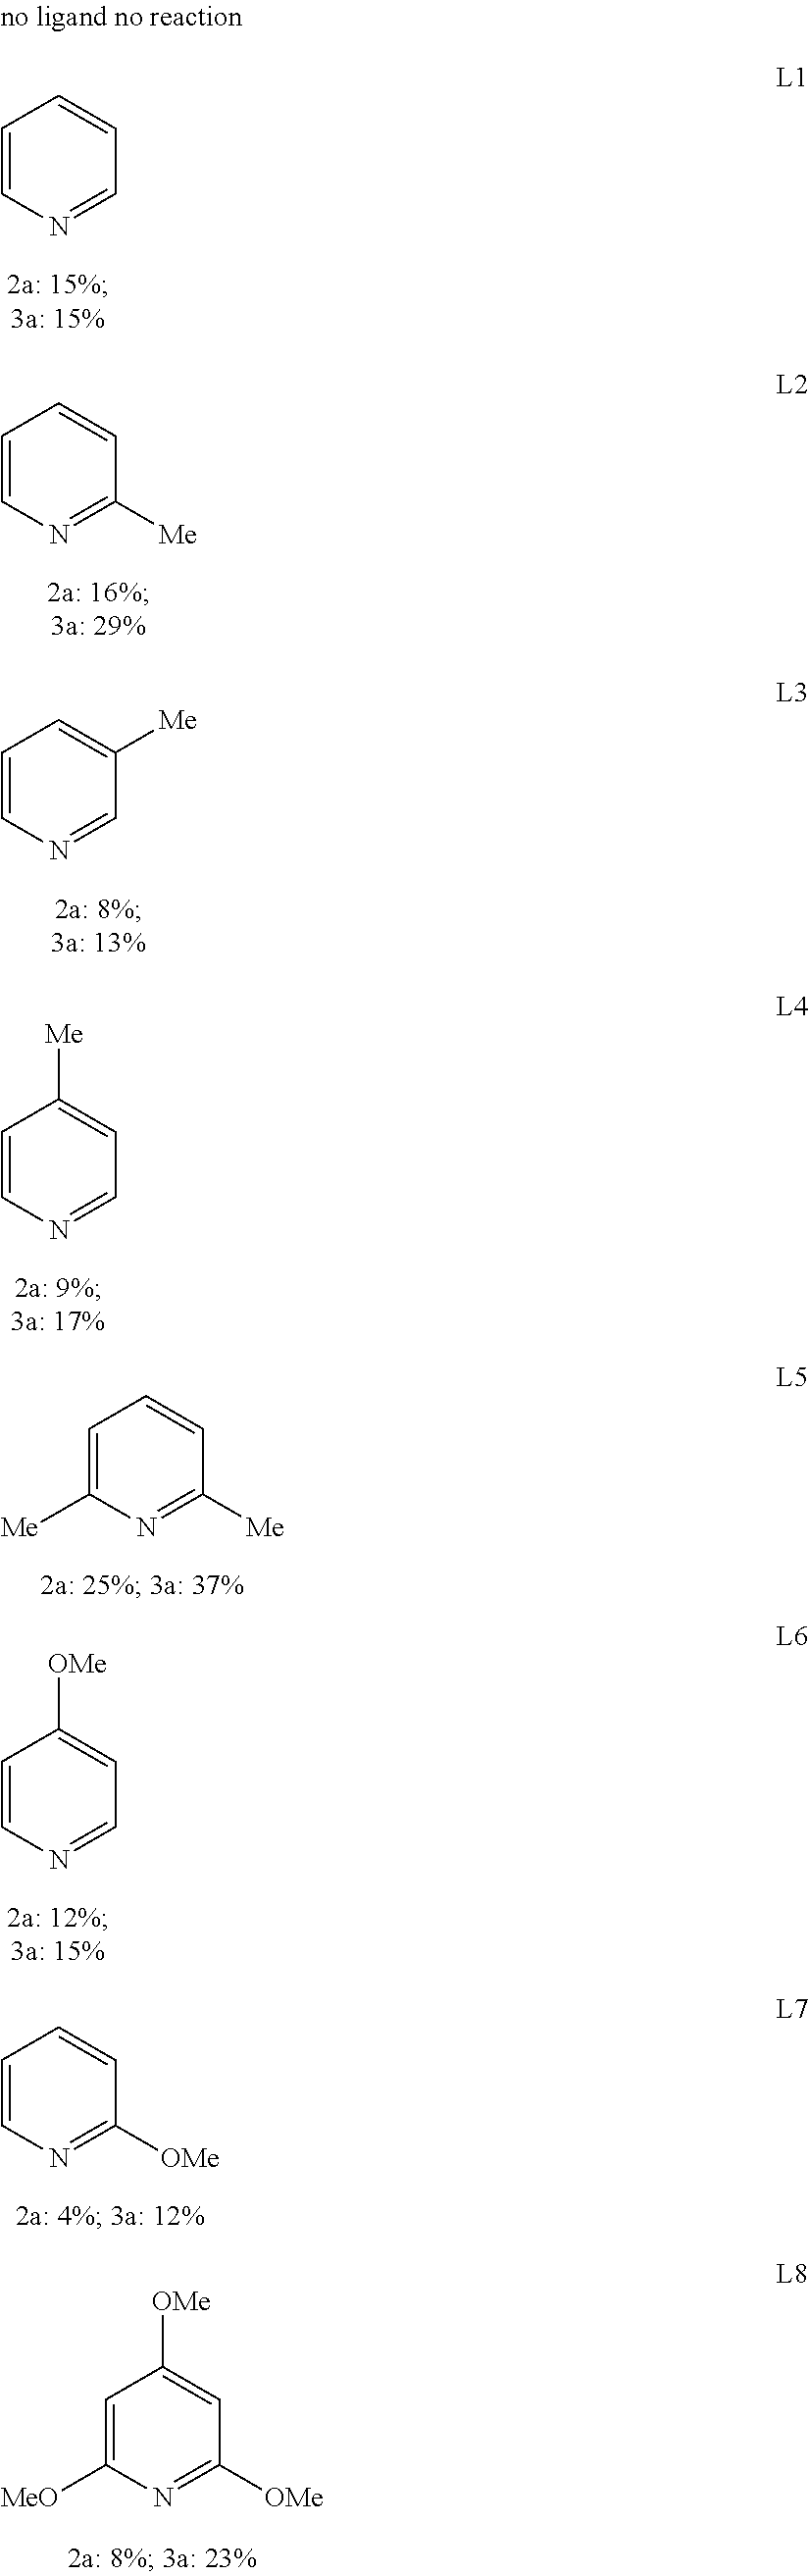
C1=CN=CC=C1.C1=CN=C([Me])C=C1.C1=CN=CC([Me])=C1.C1=CN=CC=C1[Me].C1=C([Me])N=C([Me])C=C1.C1=CN=CC=C1[OMe].C1=CN=C([OMe])C=C1.C1=C([MeO])N=C([OMe])C=C1[OMe]
